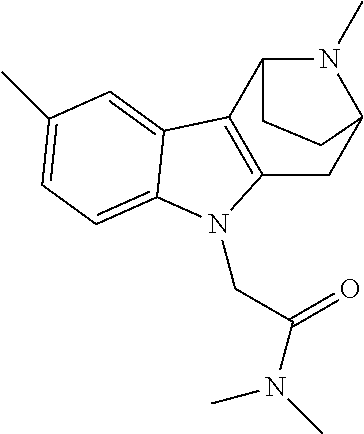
C12=C(C3=CC(C)=CC=C3N1CC(N(C)C)=O)C1N(C)C(C2)CC1
